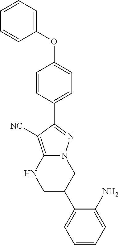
N12C(=C([NC])C(C3=CC=C(OC4=CC=CC=C4)C=C3)=N1)NCC(C1=CC=CC=C1N)C2
